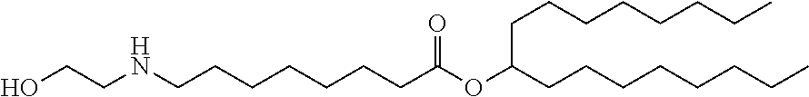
C(CCC)CCCCC(OC(CCCCCCCNCCO)=O)CCCCCCCC
